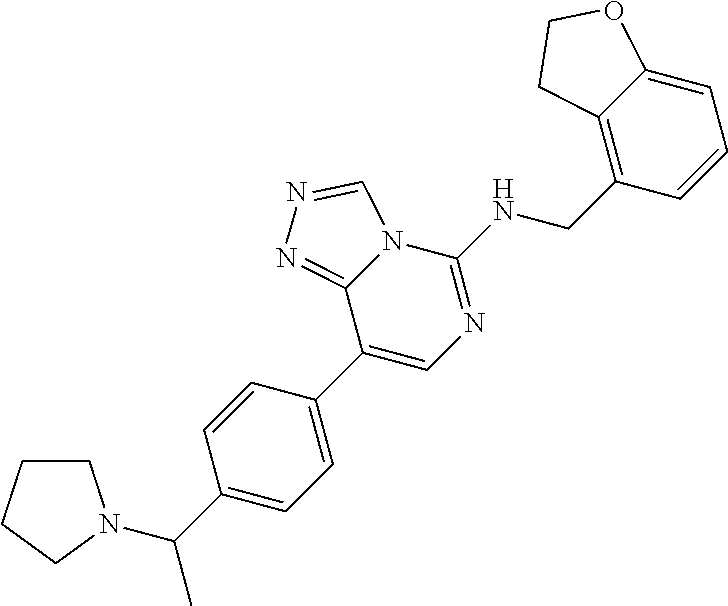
C1(C(N2CCCC2)C)=CC=C(C2=CN=C(NCC3=C4C(=CC=C3)OCC4)N3C2=NN=C3)C=C1
